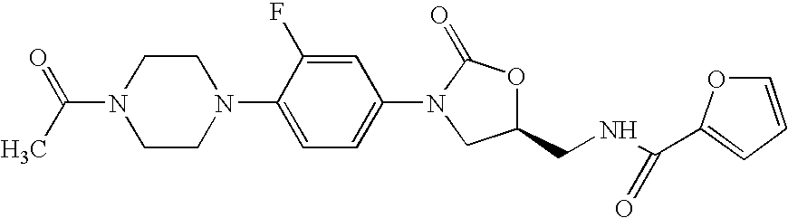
C1CN(C(=O)C)CCN1C1=CC=C(N2C(=O)OC(CNC(=O)C3=CC=CO3)C2)C=C1F
